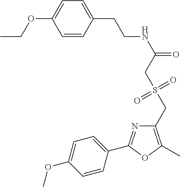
C1=CC(CCNC(=O)CS(CC2=C(C)OC(C3=CC=C(OC)C=C3)=N2)(=O)=O)=CC=C1OCC
